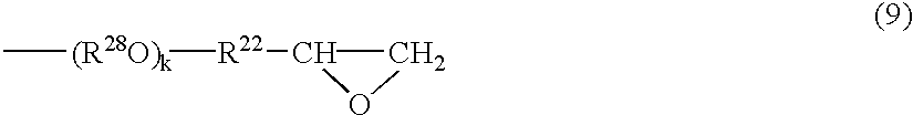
C[(R28O)k][R22]C1CO1
